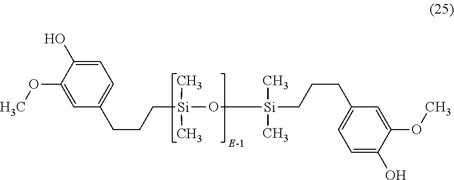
[Si](O[Si](C)(C)CCCC1=CC=C(O)C(OC)=C1)(CCCC1=CC=C(O)C(OC)=C1)(C)C
